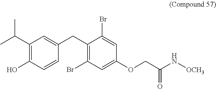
C1(C(C)C)=C(O)C=CC(CC2=C(Br)C=C(OCC(N[OCH3])=O)C=C2Br)=C1
